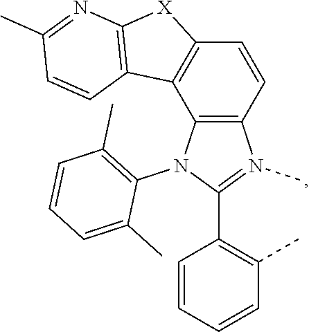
C12=C(N(C3=C(C)C=CC=C3C)C(C3=C(C)C=CC=C3)=N1C)C1=C(C=C2)[X]C2=C1C=CC(C)=N2
